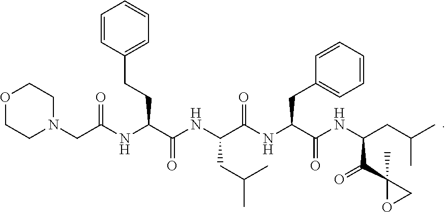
O1CCN(CC(NC(C(NC(C(NC(C(NC(CC(C)C)C(C2(C)OC2)=O)=O)CC2=CC=CC=C2)=O)CC(C)C)=O)CCC2=CC=CC=C2)=O)CC1
